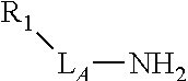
N[LA][R1]
